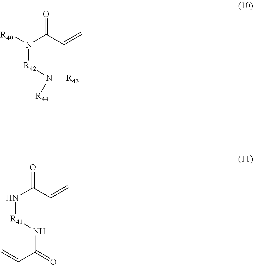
[R40]N(C(C=C)=O)[R42]N([R43])[R44].N(C(C=C)=O)[R41]NC(=O)C=C
